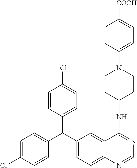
C1=C(Cl)C=CC(C(C2=CC=C3C(=C2)C(NC2CCN(C4=CC=C([COOH])C=C4)CC2)=NC=N3)C2=CC=C(Cl)C=C2)=C1
